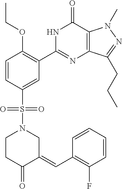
C1=CC(S(=O)(=O)N2CCC(=O)C(=CC3=C(F)C=CC=C3)C2)=CC(C2=NC3=C(C(=O)N2)N(C)N=C3CCC)=C1OCC
